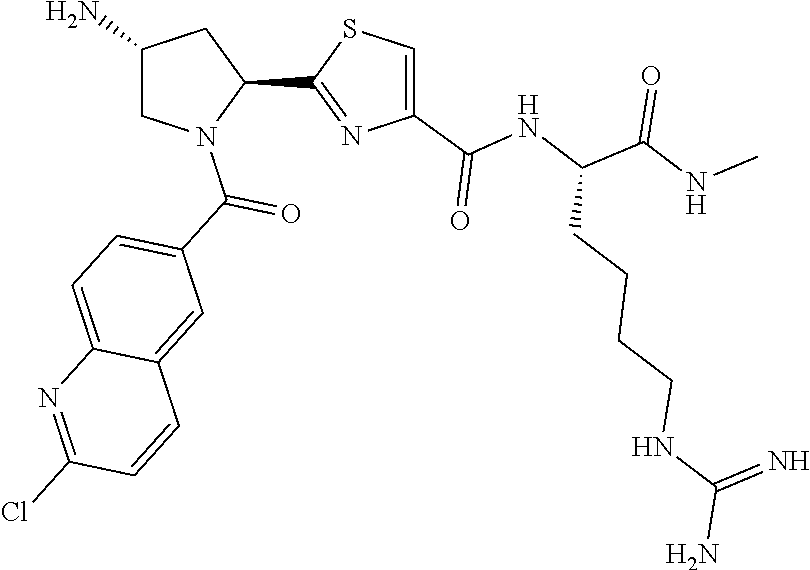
C1(C2=NC(C(=O)NC(C(NC)=O)CCCCNC(N)=N)=CS2)CC(N)CN1C(C1=CC=C2C(=C1)C=CC(Cl)=N2)=O
